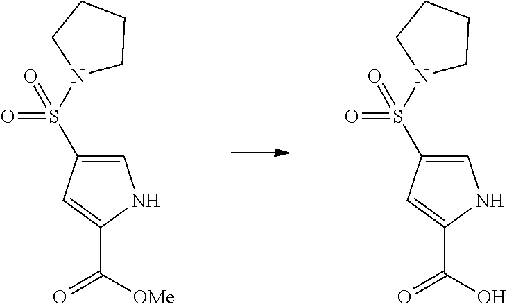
C1=C(S(N2CCCC2)(=O)=O)C=C(C(=O)[OMe])N1.C1=C(S(N2CCCC2)(=O)=O)C=C(C(=O)O)N1
